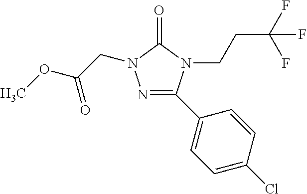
N1=C(C2=CC=C(Cl)C=C2)N(CCC(F)(F)F)C(=O)N1CC(OC)=O
